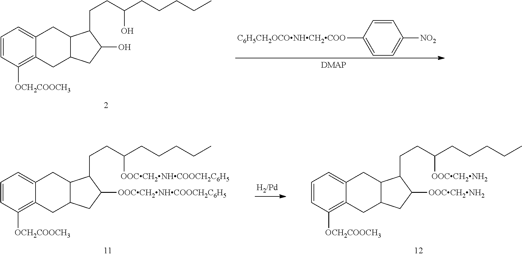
C1=CC([C6H5CH2OCONHCH2COO])=CC=C1[NO2].C1=CC([OCH2COOCH3])=C2C(=C1)CC1C(C2)CC(O)C1CCC(CCCCC)O.C1=CC([OCH2COOCH3])=C2C(=C1)CC1C(C2)CC([OOCCH2NHCOOCH2C6H5])C1CCC(CCCCC)[OOCCH2NHCOOCH2C6H5].C1=CC([OCH2COOCH3])=C2C(=C1)CC1C(C2)CC([OOCCH2NH2])C1CCC(CCCCC)[OOCCH2NH2]
